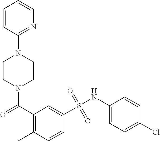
C1=CC(N2CCN(C(C3=C(C)C=CC(S(NC4=CC=C(Cl)C=C4)(=O)=O)=C3)=O)CC2)=NC=C1
